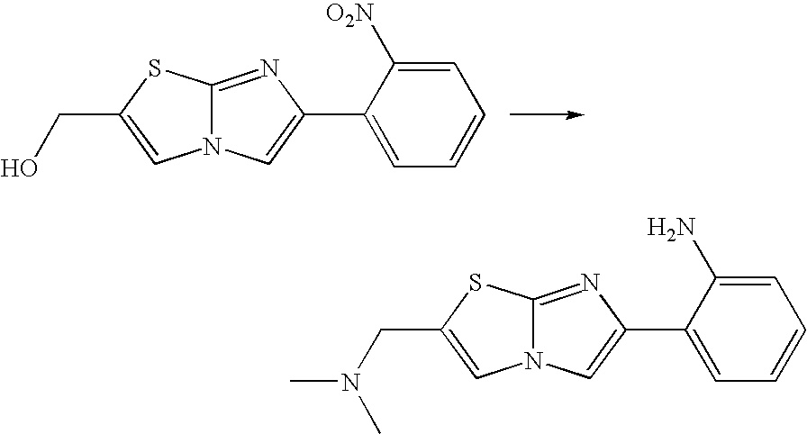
C1=C([O2N])C(C2=CN3C(=N2)SC(CO)=C3)=CC=C1.C1=C(N)C(C2=CN3C(=N2)SC(CN(C)C)=C3)=CC=C1
